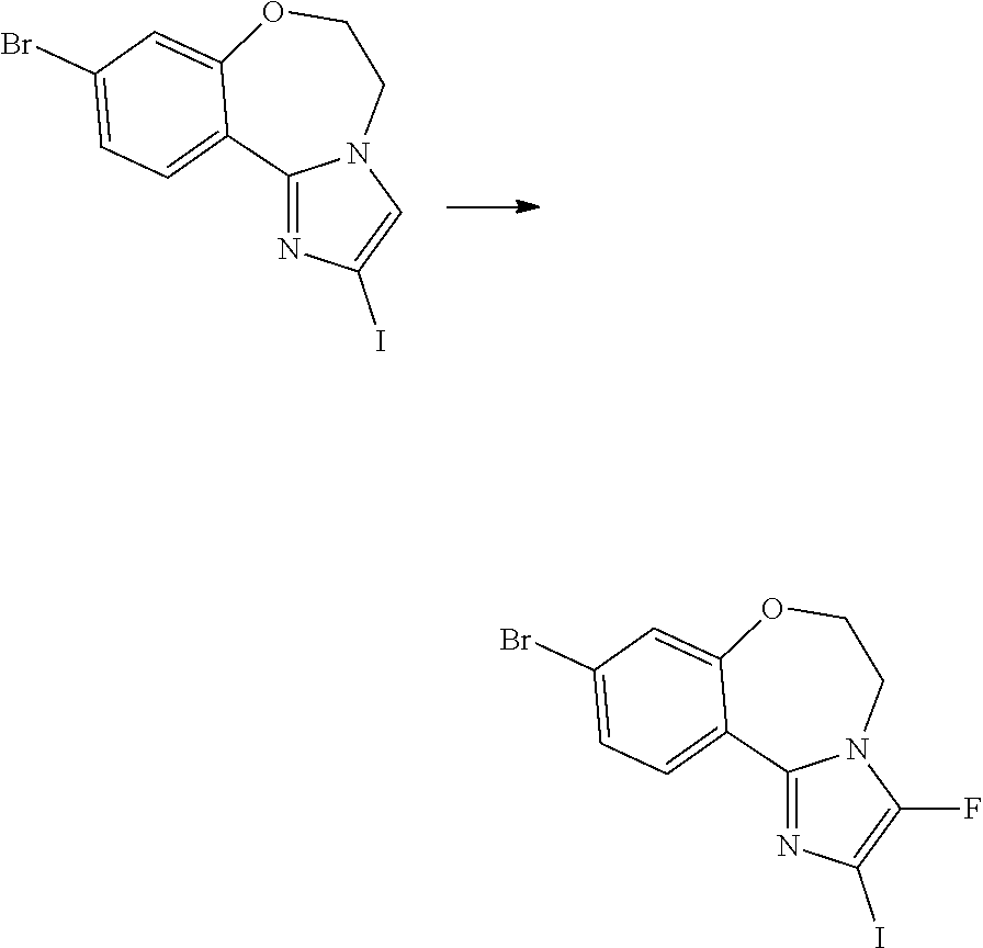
C12=NC(I)=CN1CCOC1=CC(Br)=CC=C21.C12=NC(I)=C(F)N1CCOC1=CC(Br)=CC=C21
